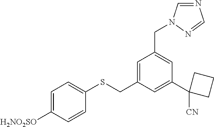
C1=C([H2NO2SO])C=CC(SCC2=CC(CN3C=NC=N3)=CC(C3([CN])CCC3)=C2)=C1
